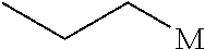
CCC[M]
